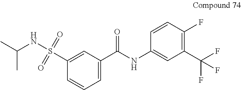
C1(S(NC(C)C)(=O)=O)=CC(C(NC2=CC(C(F)(F)F)=C(F)C=C2)=O)=CC=C1
